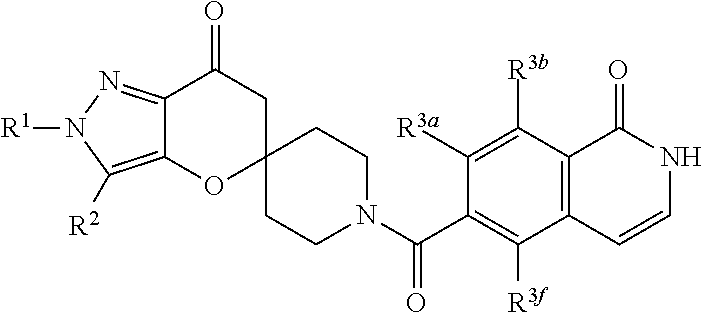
C12=C([R2])N([R1])N=C1C(=O)CC1(O2)CCN(C(C2=C([R3f])C3=C(C([R3b])=C2[R3a])C(=O)NC=C3)=O)CC1
